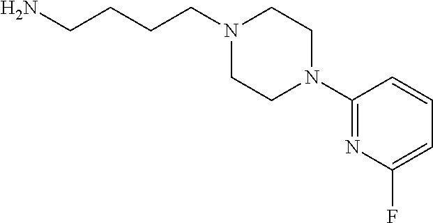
C(CCN1CCN(C2=NC(F)=CC=C2)CC1)CN
